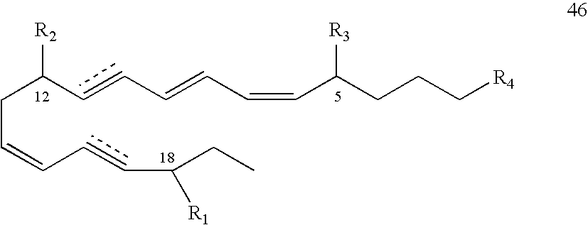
C(C=CC=CC(CC)[R1])C(C=CC=CC=CC(CCC[R4])[R3])[R2]
